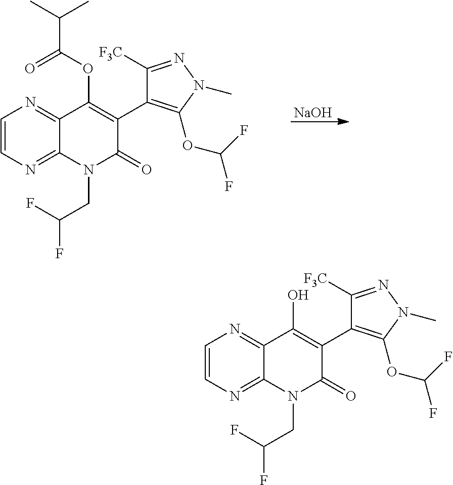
[NaOH].C1=CN=C2C(=N1)C(OC(C(C)C)=O)=C(C1=C(OC(F)F)N(C)N=C1[F3C])C(=O)N2CC(F)F.C1=CN=C2C(=N1)C(O)=C(C1=C(OC(F)F)N(C)N=C1[F3C])C(=O)N2CC(F)F
